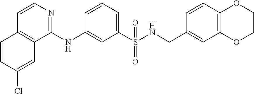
C1=CC(Cl)=CC2=C1C=CN=C2NC1=CC(S(NCC2=CC3=C(C=C2)OCCO3)(=O)=O)=CC=C1
